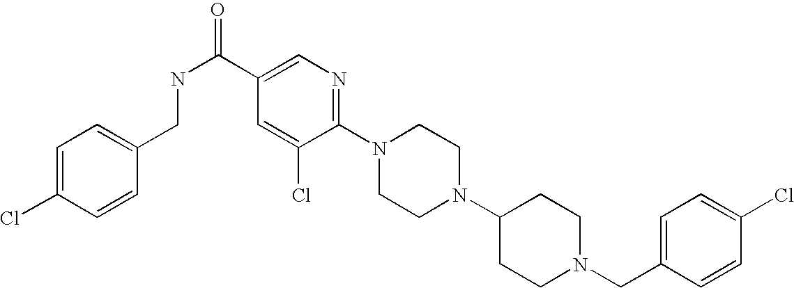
C1(Cl)=CC=C(CN2CCC(N3CCN(C4=NC=C(C(NCC5=CC=C(Cl)C=C5)=O)C=C4Cl)CC3)CC2)C=C1
